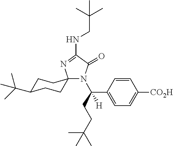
N(C1=NC2(N(C(CCC(C)(C)C)(C3=CC=C([CO2H])C=C3)[H])C1=O)CCC(C(C)(C)C)CC2)CC(C)(C)C
